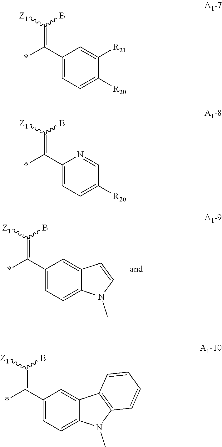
C1(C(*)=C([Z1])B)=CC=C2C(=C1)C=CN2C.C1(C(*)=C([Z1])B)=CC=C([R20])C([R21])=C1.C1(C(*)=C([Z1])B)=CC=C([R20])C=N1.C1(C(*)=C([Z1])B)=CC=C2C(=C1)C1=C(N2C)C=CC=C1
